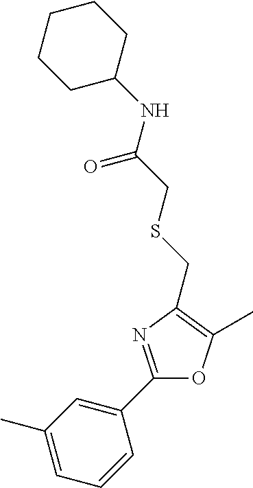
C1(C)=CC=CC(C2=NC(CSCC(NC3CCCCC3)=O)=C(C)O2)=C1
